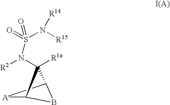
B1C2[A]C1C2([R1a])N(S(N([R15])[R14])(=O)=O)[R2]
